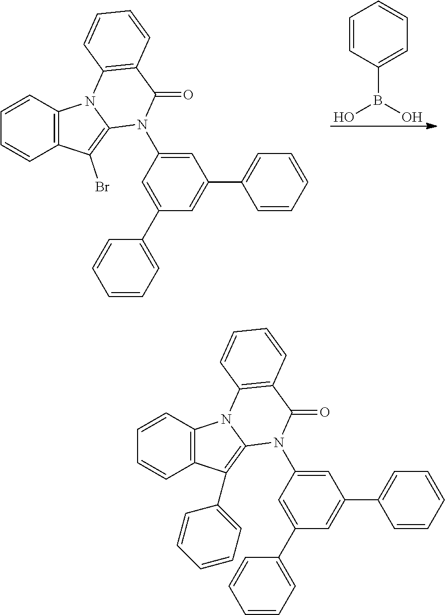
C1=CC(B(O)O)=CC=C1.C1=CC2=C(C=C1)C(Br)=C1N2C2=C(C(=O)N1C1=CC(C3=CC=CC=C3)=CC(C3=CC=CC=C3)=C1)C=CC=C2.C1=CC2=C(C=C1)C(C1=CC=CC=C1)=C1N2C2=C(C(=O)N1C1=CC(C3=CC=CC=C3)=CC(C3=CC=CC=C3)=C1)C=CC=C2
